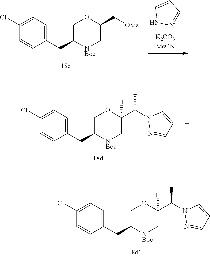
C1(C([OMs])C)C[NBoc]C(CC2=CC=C(Cl)C=C2)CO1.N1=CC=CN1.N1(C(C2([H])OCC(CC3=CC=C(Cl)C=C3)[NBoc]C2)C)N=CC=C1.N1=CC=CN1C(C1([H])OCC(CC2=CC=C(Cl)C=C2)[NBoc]C1)C
